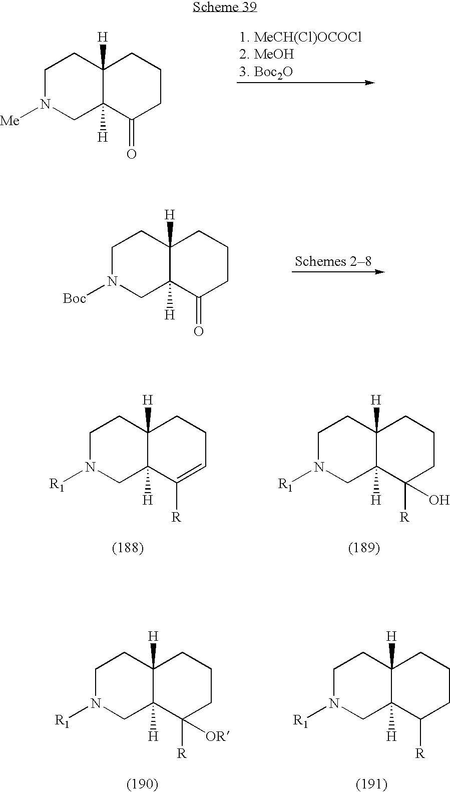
C1N([Me])CC2([H])C([H])(C1)CCCC2=O.C1N([Boc])CC2([H])C([H])(C1)CCCC2=O.C1N([R1])CC2([H])C([H])(C1)CCCC2([R])O.C1N([R1])CC2([H])C([H])(C1)CCC=C2[R].C1N([R1])CC2([H])C([H])(C1)CCCC2([R])[OR].C1N([R1])CC2([H])C([H])(C1)CCCC2[R]
